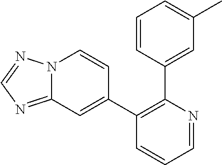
C1=NC(C2=CC(C)=CC=C2)=C(C2=CC3=NC=NN3C=C2)C=C1
